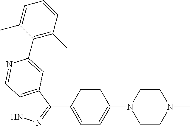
C12=C(C(C3=CC=C(N4CCN(C)CC4)C=C3)=NN1)C=C(C1=C(C)C=CC=C1C)N=C2
